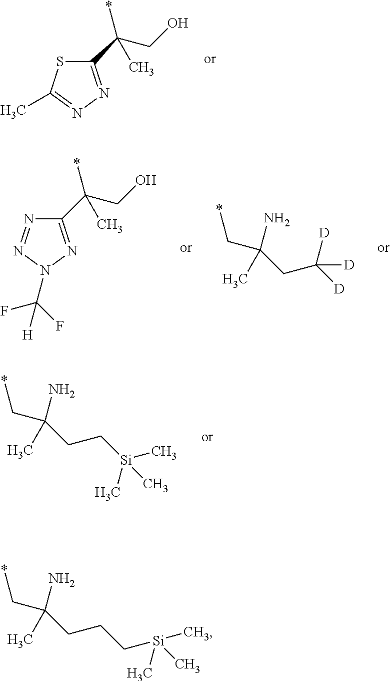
C1(C(CO)(*)C)=NN=C(C)S1.C1(C(CO)(*)C)=NN(C(F)(F)[H])N=N1.*CC(CC([D])([D])[D])(N)C.*CC(CC[Si](C)(C)C)(N)C.*CC(N)(C)CCC[Si](C)(C)C
